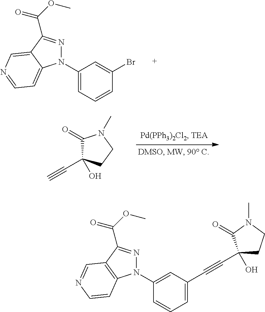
C1=CC=C(N2N=C(C(OC)=O)C3=CN=CC=C23)C=C1Br.C1(=O)C(O)(C#C)CCN1C.C1=C(C#CC2(O)CCN(C)C2=O)C=C(N2N=C(C(OC)=O)C3=C2C=CN=C3)C=C1
